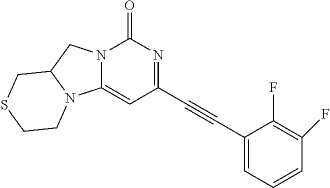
C(C1=NC(=O)N2C(=C1)N1C(C2)CSCC1)#CC1=CC=CC(F)=C1F
